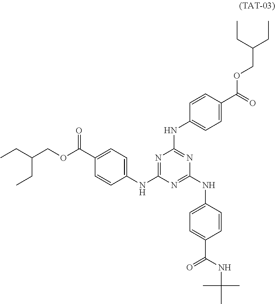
CCC(COC(C1=CC=C(NC2=NC(NC3=CC=C(C(=O)OCC(CC)CC)C=C3)=NC(NC3=CC=C(C(=O)NC(C)(C)C)C=C3)=N2)C=C1)=O)CC
